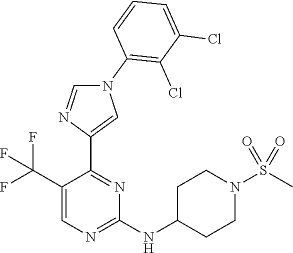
N1(C2=C(Cl)C(Cl)=CC=C2)C=NC(C2=NC(NC3CCN(S(C)(=O)=O)CC3)=NC=C2C(F)(F)F)=C1
